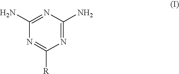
N1=C(N)N=C(N)N=C1[R]
